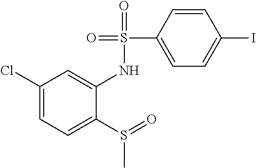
C1(Cl)=CC=C(S(=O)C)C(NS(C2=CC=C(I)C=C2)(=O)=O)=C1
